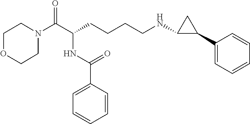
C1N(C(C(CCCCNC2C(C3=CC=CC=C3)C2)NC(C2=CC=CC=C2)=O)=O)CCOC1
